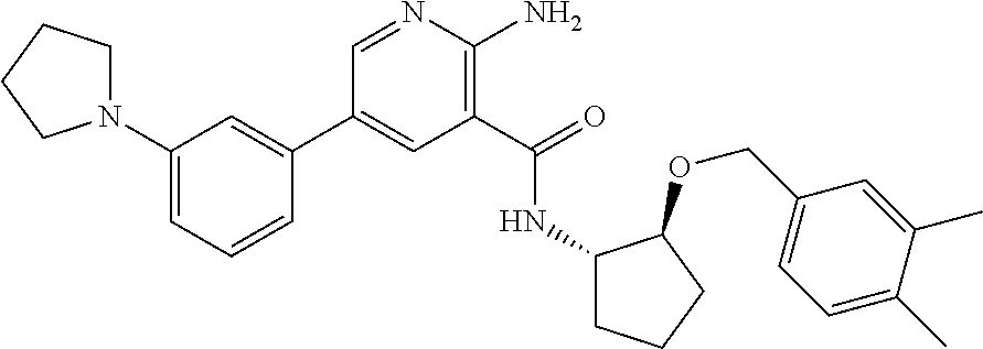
C1(C2=CC(N3CCCC3)=CC=C2)=CC(C(=O)NC2CCCC2OCC2=CC=C(C)C(C)=C2)=C(N)N=C1
